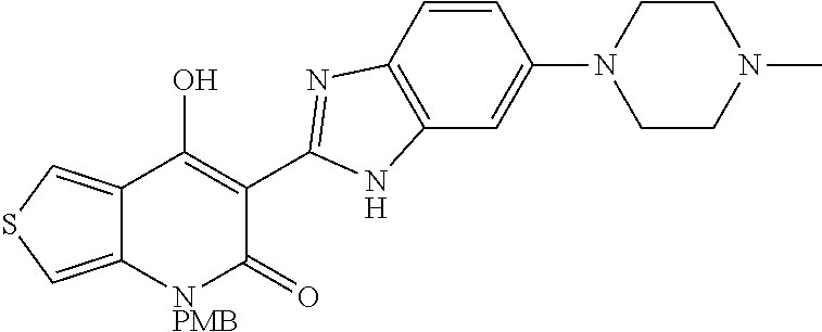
C12=CSC=C1C(O)=C(C1=NC3=C(C=C(N4CCN(C)CC4)C=C3)N1)C(=O)[NPMB]2
